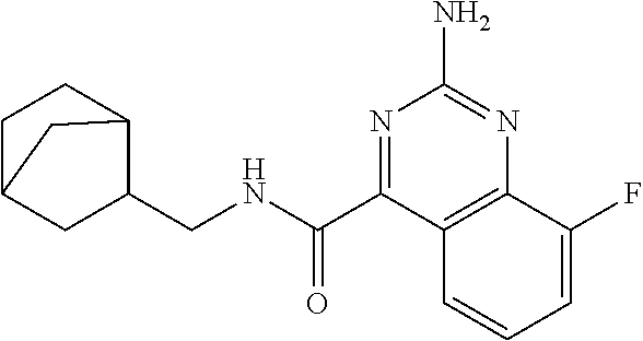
C1(CNC(C2=NC(N)=NC3=C2C=CC=C3F)=O)C2CCC(C1)C2
